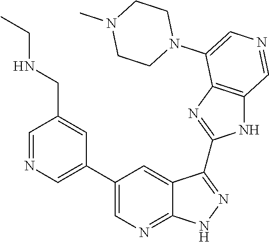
C1=NC=C(C2=CN=C3C(=C2)C(C2=NC4=C(N2)C=NC=C4N2CCN(C)CC2)=NN3)C=C1CNCC
